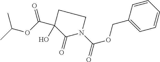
C1C(C(=O)OC(C)C)(O)C(=O)N(C(=O)OCC2=CC=CC=C2)C1
